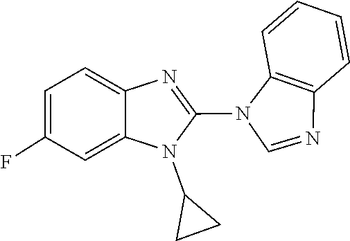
C12=C(C=CC=C1)N=CN2C1=NC2=CC=C(F)C=C2N1C1CC1
